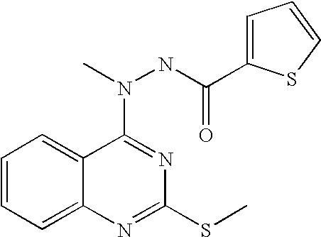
C1=CC=C2C(=C1)C(N(C)NC(C1=CC=CS1)=O)=NC(SC)=N2
